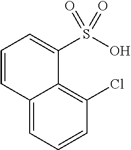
C12=CC=CC(Cl)=C1C(S(O)(=O)=O)=CC=C2
